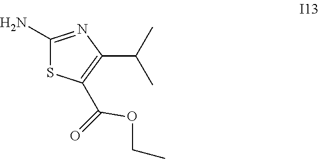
C1(N)=NC(C(C)C)=C(C(=O)OCC)S1
